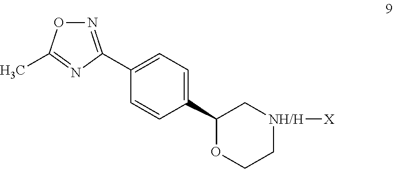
C1(C2OCC[NH/H]([X])C2)=CC=C(C2=NOC(C)=N2)C=C1
